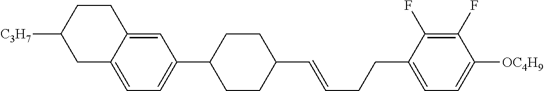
C1CC(C2=CC=C3C(=C2)CCC([C3H7])C3)CCC1C=CCCC1=CC=C([OC4H9])C(F)=C1F
